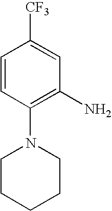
C1=CC(N2CCCCC2)=C(N)C=C1[CF3]
